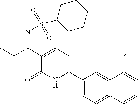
C1(C2=CC=C(C(C(C)C)(NS(=O)(=O)C3CCCCC3)[H])C(=O)N2)=CC=C2C(=C1)C(F)=CC=C2
